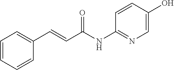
C(C(NC1=NC=C(O)C=C1)=O)=CC1=CC=CC=C1
